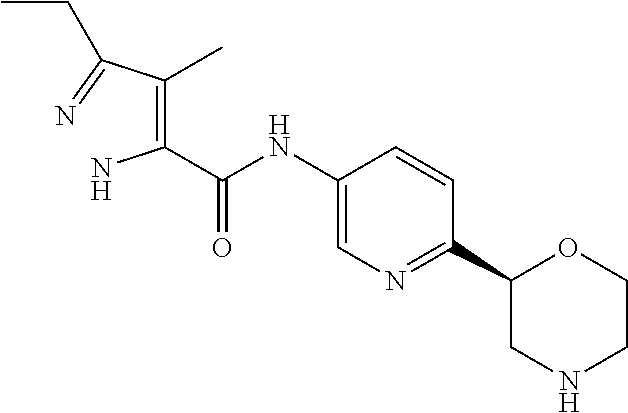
C(=C(C(=N)CC)C)(N)C(NC1=CN=C(C2CNCCO2)C=C1)=O
